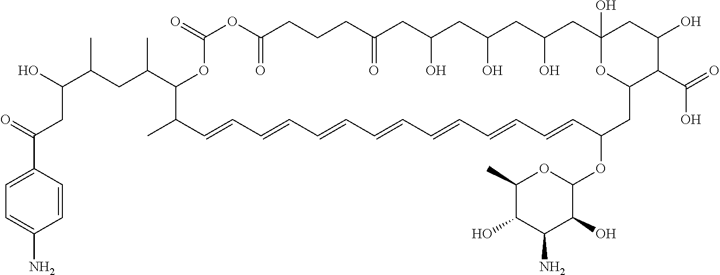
O=C1OC(=O)CCCC(=O)CC(O)CC(O)CC(O)CC2(O)OC(CC(OC3C(O)C(N)C(O)C(C)O3)C=CC=CC=CC=CC=CC=CC=CC(C)C(C(CC(C(O)CC(C3=CC=C(N)C=C3)=O)C)C)O1)C(C(=O)O)C(O)C2
